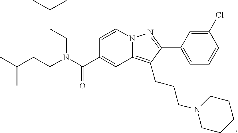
N12C(=C(CCCN3CCCCC3)C(C3=CC=CC(Cl)=C3)=N1)C=C(C(N(CCC(C)C)CCC(C)C)=O)C=C2
